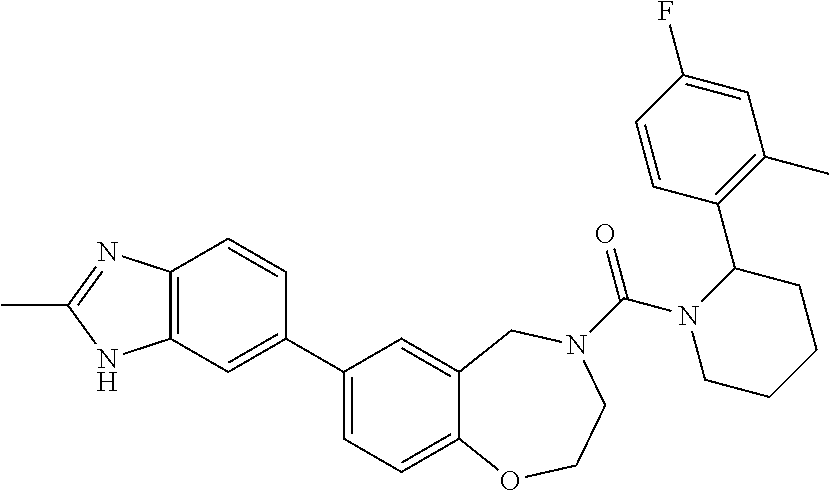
C1(C2=CC3=C(C=C2)N=C(C)N3)=CC=C2C(=C1)CN(C(N1CCCCC1C1=C(C)C=C(F)C=C1)=O)CCO2
